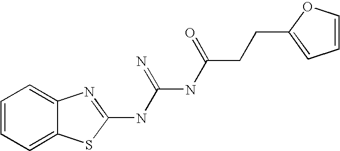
C1=CC=C2C(=C1)SC(NC(NC(=O)CCC1=CC=CO1)=N)=N2
